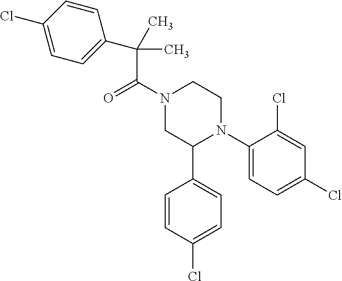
C(C(N1CC(C2=CC=C(Cl)C=C2)N(C2=CC=C(Cl)C=C2Cl)CC1)=O)(C1=CC=C(Cl)C=C1)(C)C
